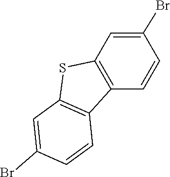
C1=C(Br)C=CC2=C1SC1=C2C=CC(Br)=C1
